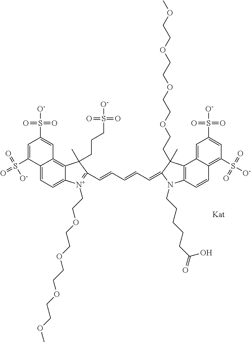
[Kat].C12=CC=C3C(=C1C=C(S(=O)(=O)[O-])C=C2S(=O)(=O)[O-])C(C)(CCCS(=O)(=O)[O-])C(C=CC=CC=C1N(CCCCCC(=O)O)C2=C(C4=CC(S(=O)(=O)[O-])=CC(S([O-])(=O)=O)=C4C=C2)C1(C)CCOCCOCCOCCOC)=[N+]3CCOCCOCCOCCOC
